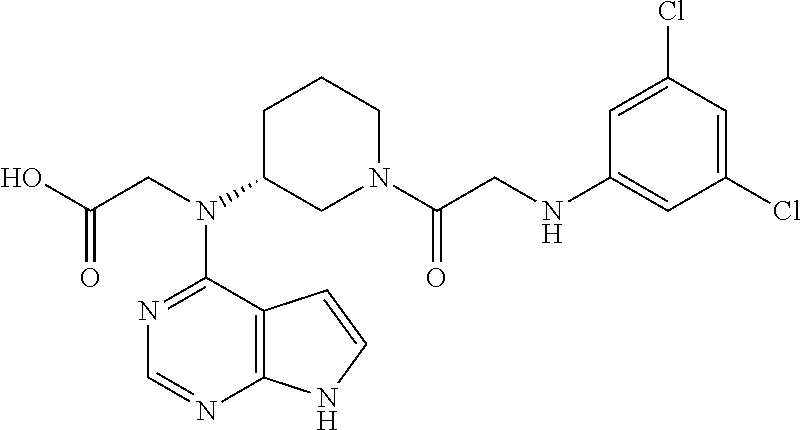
N1=C(N(C2CN(C(CNC3=CC(Cl)=CC(Cl)=C3)=O)CCC2)CC(O)=O)C2=C(N=C1)NC=C2
